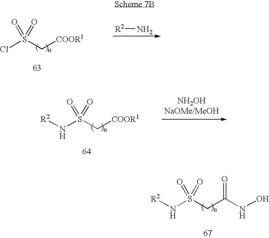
S(C[COOR1])(N[R2])(=O)=O.[NH2OHNaOMe/MeOH].S(C[COOR1])(Cl)(=O)=O.[R2]N.S(CC(NO)=O)(N[R2])(=O)=O
